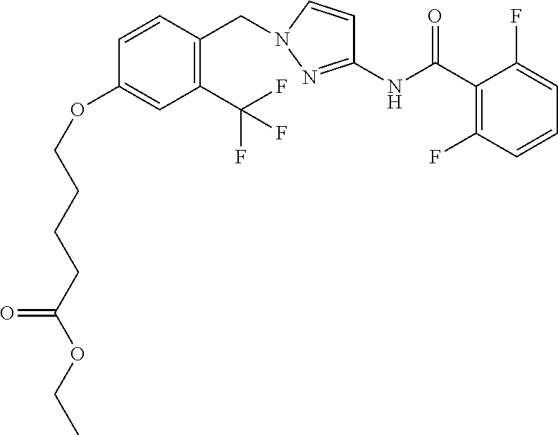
C1(C(NC2=NN(CC3=C(C(F)(F)F)C=C(OCCCCC(OCC)=O)C=C3)C=C2)=O)=C(F)C=CC=C1F
